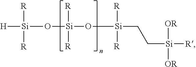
[H][Si](O[Si](O[Si](CC[Si]([R])([OR])[OR])([R])[R])([R])[R])([R])[R]
